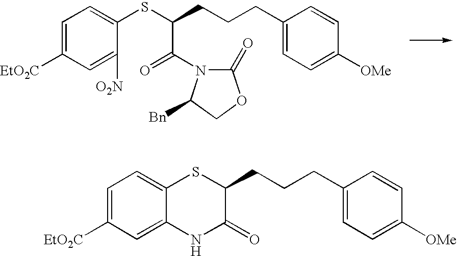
C1([O2N])=CC([EtO2C])=CC=C1SC(CCCC1=CC=C([OMe])C=C1)C(=O)N1C(=O)OCC1[Bn].C12=CC([EtO2C])=CC=C1SC(CCCC1=CC=C([OMe])C=C1)C(=O)N2
